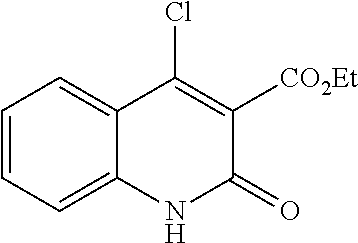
C1=CC=C2C(=C1)C(Cl)=C([CO2Et])C(=O)N2
